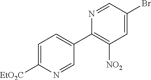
C1=C([EtO2C])N=CC(C2=C([NO2])C=C(Br)C=N2)=C1
